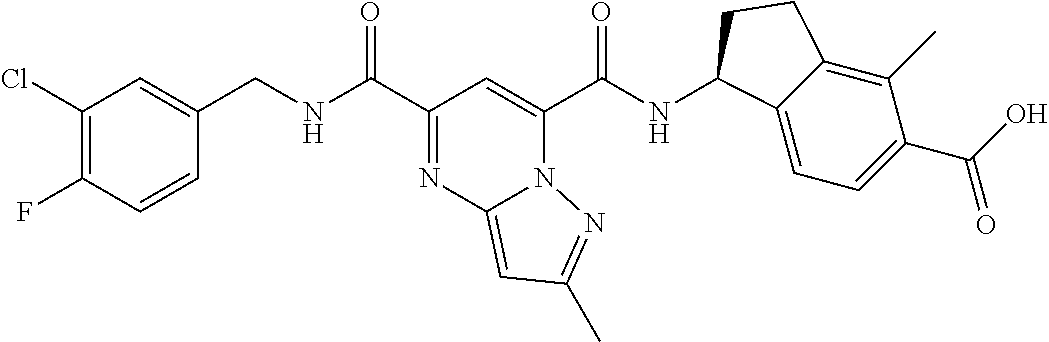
C1(Cl)=C(F)C=CC(CNC(C2=NC3=CC(C)=NN3C(C(NC3C4=CC=C(C(O)=O)C(C)=C4CC3)=O)=C2)=O)=C1
